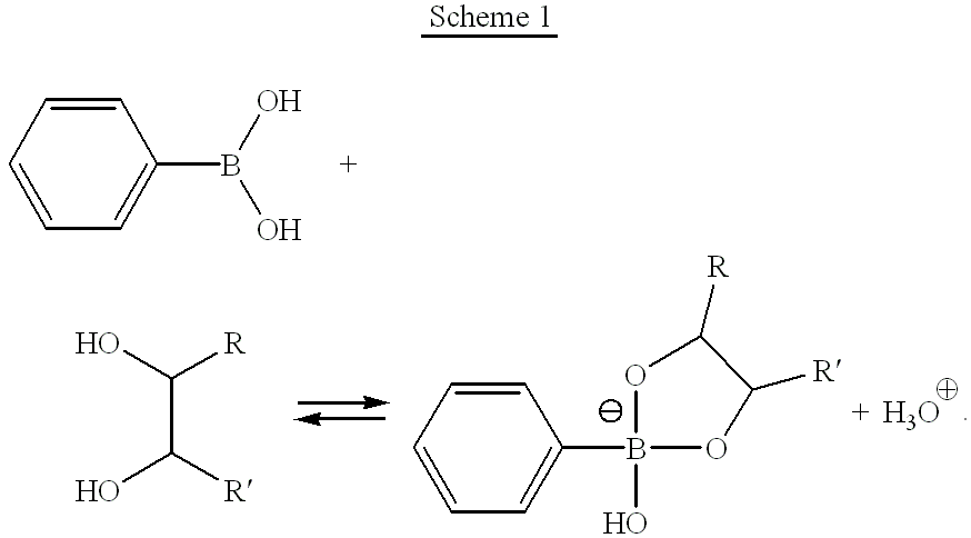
C1=CC=CC=C1B(O)O.C(C(O)[R])(O)[R].C1=CC=CC=C1B1(O)OC([R])C([R])O1
